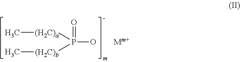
P(O)(=O)([(H2C)a]C)[(H2C)b]C.[Mm+]
